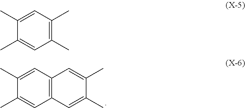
C1(C)=CC2=C(C=C1C)C=C(C)C(C)=C2.C1(C)=CC(C)=C(C)C=C1C
